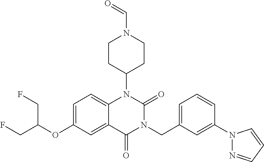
C1=C(OC(CF)CF)C=C2C(=C1)N(C1CCN(C=O)CC1)C(=O)N(CC1=CC=CC(N3N=CC=C3)=C1)C2=O
